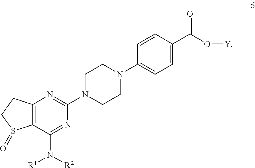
C12=C(C(N([R2])[R1])=NC(N3CCN(C4=CC=C(C(O[Y])=O)C=C4)CC3)=N1)S(=O)CC2
